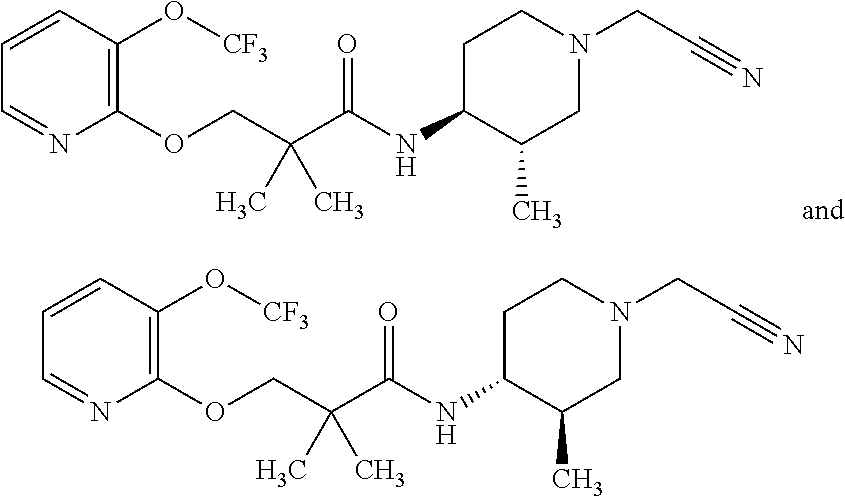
C1=CC(O[CF3])=C(OCC(C(NC2CCN(CC#N)CC2C)=O)(C)C)N=C1.C1=CC(O[CF3])=C(OCC(C(NC2CCN(CC#N)CC2C)=O)(C)C)N=C1
